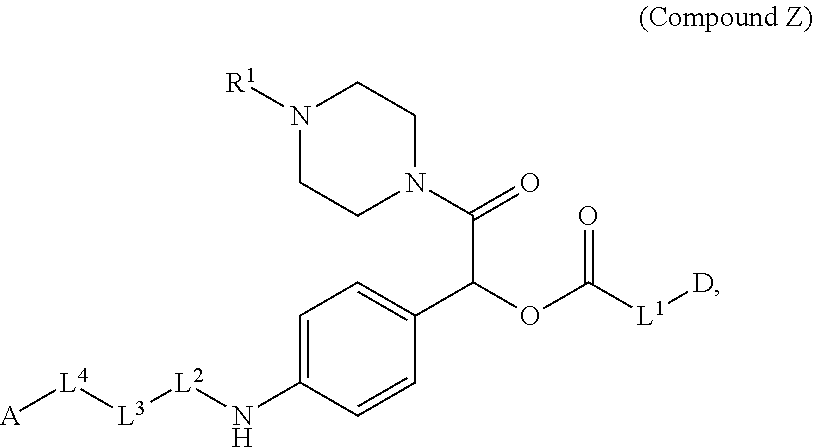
C1=C(N[L2][L3][L4][A])C=CC(C(OC([L1][D])=O)C(N2CCN([R1])CC2)=O)=C1
